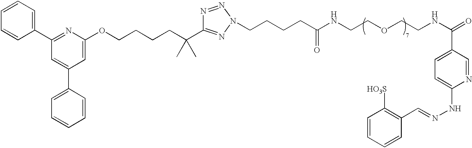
C1=CC=CC(C2=NC(OCCCCC(C)(C)C3=NN(CCCCC(NCCOCCNC(=O)C4=CC=C(NN=CC5=C([HO3S])C=CC=C5)N=C4)=O)N=N3)=CC(C3=CC=CC=C3)=C2)=C1
